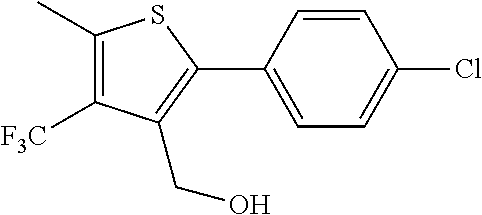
C1(C)=C([F3C])C(CO)=C(C2=CC=C(Cl)C=C2)S1
